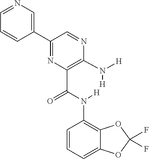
C1=NC=C(C2=NC(C(N(C3=C4C(=CC=C3)OC(F)(F)O4)[H])=O)=C(N([H])[H])N=C2)C=C1
